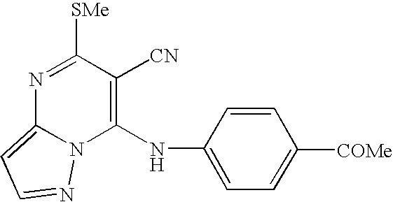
C1(NC2=CC=C([COMe])C=C2)=C([CN])C([SMe])=NC2=CC=NN12
